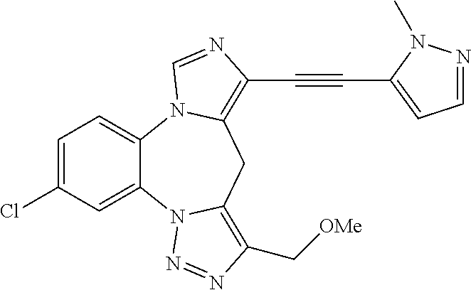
C1=C(Cl)C=C2C(=C1)N1C(=C(C#CC3=CC=NN3C)N=C1)CC1=C(C[OMe])N=NN21
